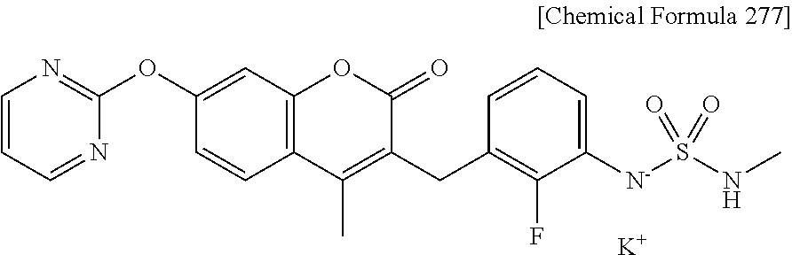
C12=C(C=C(OC3=NC=CC=N3)C=C1)OC(=O)C(CC1=C(F)C([N-]S(NC)(=O)=O)=CC=C1)=C2C.[K]
